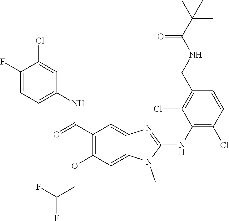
C1(C(NC2=CC=C(F)C(Cl)=C2)=O)=C(OCC(F)F)C=C2C(=C1)N=C(NC1=C(Cl)C=CC(CNC(C(C)(C)C)=O)=C1Cl)N2C
